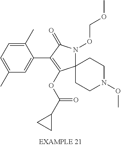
C12(N(OCOC)C(=O)C(C3=CC(C)=CC=C3C)=C1OC(C1CC1)=O)CCN(OC)CC2
